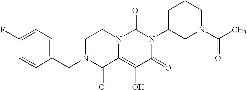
C1(CN2C(=O)C3=C(O)C(=O)N(C4CN(C(C)=O)CCC4)C(=O)N3CC2)=CC=C(F)C=C1
